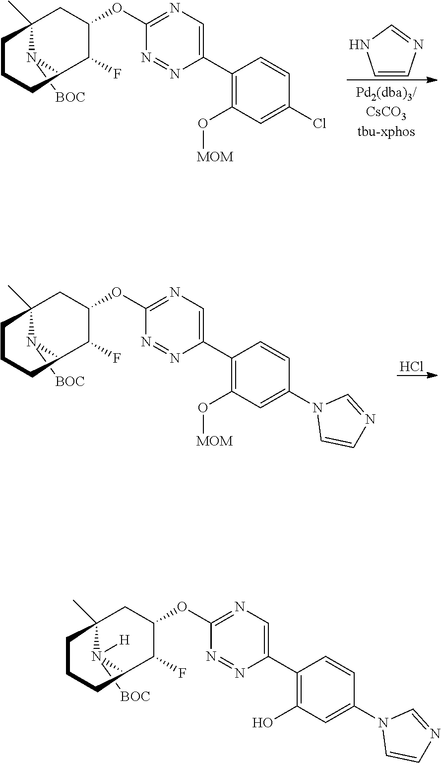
C1=CN=CN1.C1(O[MOM])=C(C2=CN=C(OC3C(F)C4N([BOC])C(C)(C3)CCC4)N=N2)C=CC(Cl)=C1.Cl.C1(O[MOM])=C(C2=CN=C(OC3C(F)C4N([BOC])C(C)(C3)CCC4)N=N2)C=CC(N2C=CN=C2)=C1.C1(O)=C(C2=CN=C(OC3C(F)C4N([BOC])([H])C(C)(C3)CCC4)N=N2)C=CC(N2C=CN=C2)=C1
